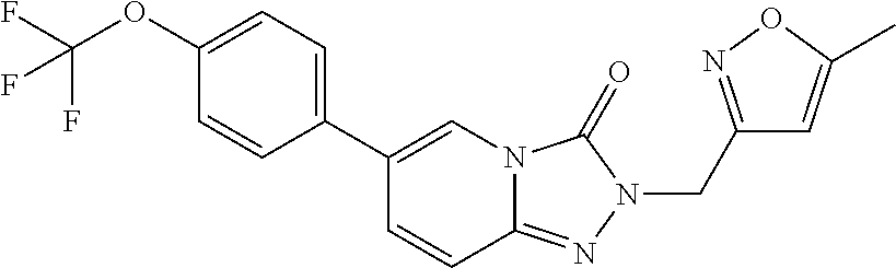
C1=CC2=NN(CC3=NOC(C)=C3)C(=O)N2C=C1C1=CC=C(OC(F)(F)F)C=C1
